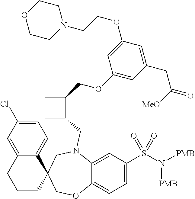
C1C(CN2C3=CC(S(N([PMB])[PMB])(=O)=O)=CC=C3OCC3(C2)C2=CC=C(Cl)C=C2CCC3)C(COC2=CC(CC([MeO])=O)=CC(OCCN3CCOCC3)=C2)C1
